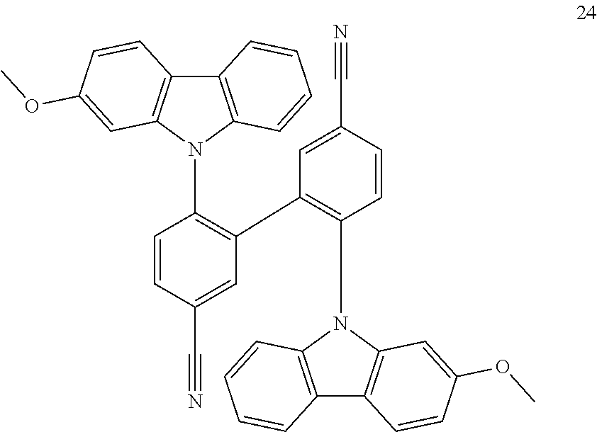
C1=CC(C#N)=CC(C2=C(N3C4=C(C5=C3C=C(OC)C=C5)C=CC=C4)C=CC(C#N)=C2)=C1N1C2=C(C3=C1C=C(OC)C=C3)C=CC=C2
